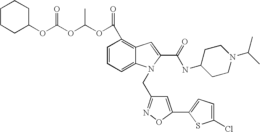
C1CCC(OC(OC(OC(=O)C2=C3C(=CC=C2)N(CC2=NOC(C4=CC=C(Cl)S4)=C2)C(C(=O)NC2CCN(C(C)C)CC2)=C3)C)=O)CC1
